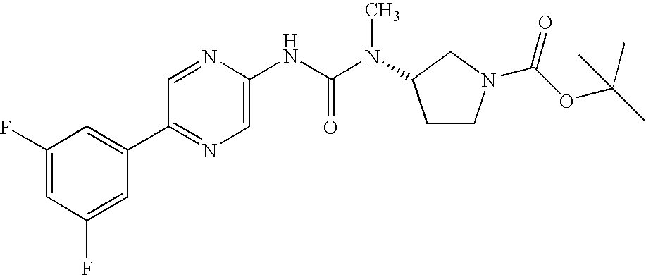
C1(F)=CC(F)=CC(C2=NC=C(NC(N(C)C3CCN(C(=O)OC(C)(C)C)C3)=O)N=C2)=C1
